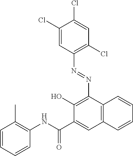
C1(Cl)=CC(N=NC2=C(O)C(C(NC3=C(C)C=CC=C3)=O)=CC3=C2C=CC=C3)=C(Cl)C=C1Cl
